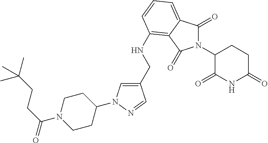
N1(C2C(=O)NC(=O)CC2)C(=O)C2=CC=CC(NCC3=CN(C4CCN(C(CCC(C)(C)C)=O)CC4)N=C3)=C2C1=O
